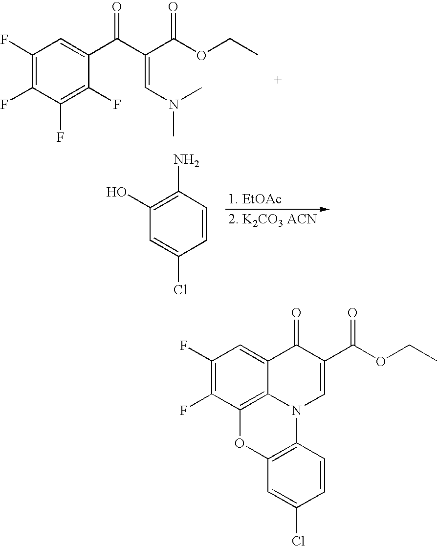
C1(F)=C(F)C(F)=C(F)C(C(C(C(OCC)=O)=CN(C)C)=O)=C1.C1(Cl)=CC(O)=C(N)C=C1.C1(F)=C(F)C2=C3C(=C1)C(=O)C(C(OCC)=O)=CN3C1=C(O2)C=C(Cl)C=C1
